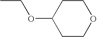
C1OCCC(OCC)C1
